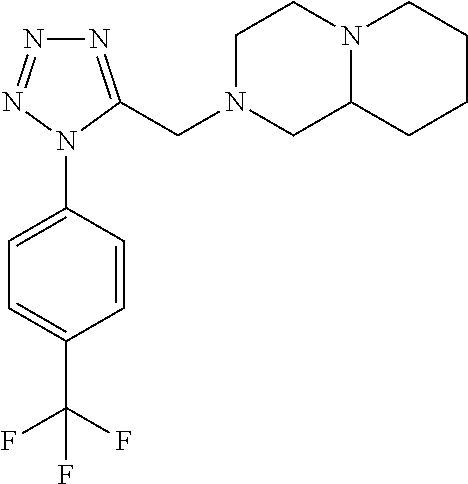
C1=C(N2C(CN3CC4N(CC3)CCCC4)=NN=N2)C=CC(C(F)(F)F)=C1
